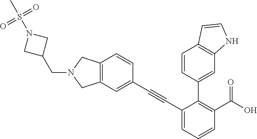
C1(C#CC2=CC3=C(C=C2)CN(CC2CN(S(=O)(=O)C)C2)C3)=CC=CC(C(O)=O)=C1C1=CC2=C(C=C1)C=CN2
